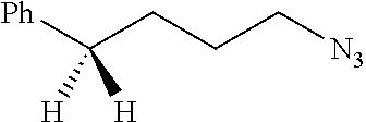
C(CCC[N3])([Ph])([H])[H]
